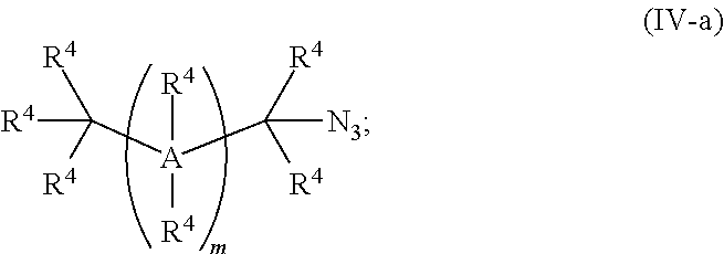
[R4]C([R4])([R4])[A](C([N3])([R4])[R4])([R4])[R4]
